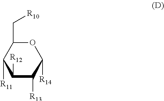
C1([R11])C([R12])C([R13])C([R14])OC1C[R10]
